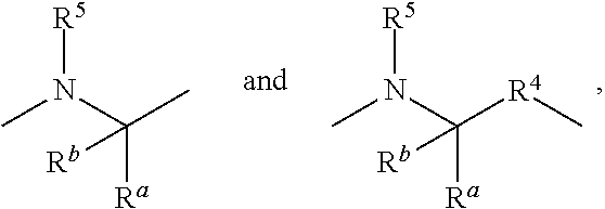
CN(C(C)([Ra])[Rb])[R5].CN(C([R4]C)([Ra])[Rb])[R5]
